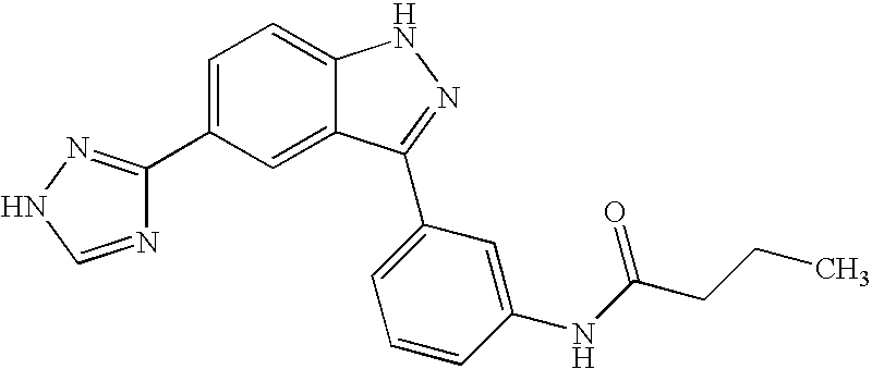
C1=C(C2=NNC=N2)C=C2C(=C1)NN=C2C1=CC=CC(NC(CCC)=O)=C1
